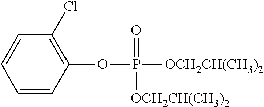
C1=CC(OP([OCH2CH(CH3)2])(=O)[OCH2CH(CH3)2])=C(Cl)C=C1
